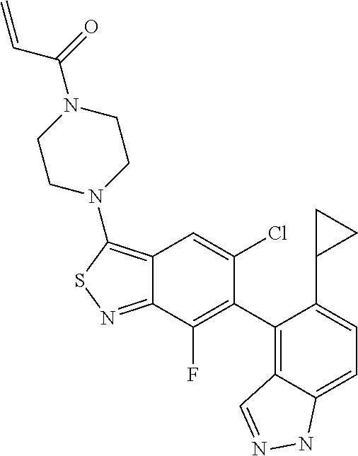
C12=C(N3CCN(C(C=C)=O)CC3)SN=C1C(F)=C(C1=C3C(=CC=C1C1CC1)NN=C3)C(Cl)=C2
